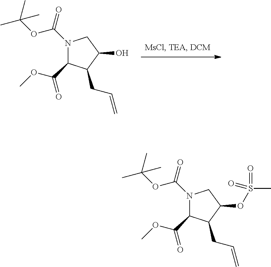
N1(C(=O)OC(C)(C)C)C(C(=O)OC)C(CC=C)C(OS(=O)(=O)C)C1.N1(C(=O)OC(C)(C)C)C(C(=O)OC)C(CC=C)C(O)C1
